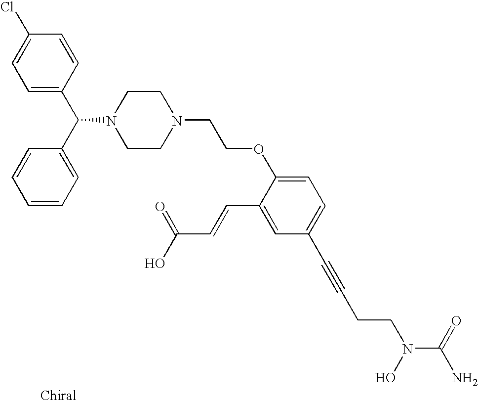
C1=C(C(C2=CC=CC=C2)N2CCN(CCOC3=CC=C(C#CCCN(C(=O)N)O)C=C3C=CC(O)=O)CC2)C=CC(Cl)=C1
